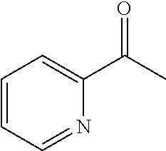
C1=CC=NC(C(=O)C)=C1
